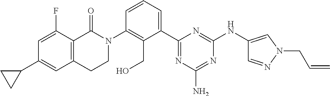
C1(C2=CC3=C(C(F)=C2)C(=O)N(C2=C(CO)C(C4=NC(N)=NC(NC5=CN(CC=C)N=C5)=N4)=CC=C2)CC3)CC1
